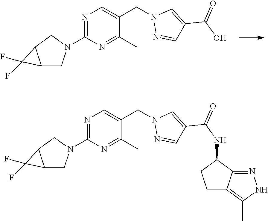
N1=C(N2CC3C(C2)C3(F)F)N=C(C)C(CN2N=CC(C(O)=O)=C2)=C1.N1=C(N2CC3C(C2)C3(F)F)N=C(C)C(CN2N=CC(C(NC3CCC4=C(C)NN=C34)=O)=C2)=C1
